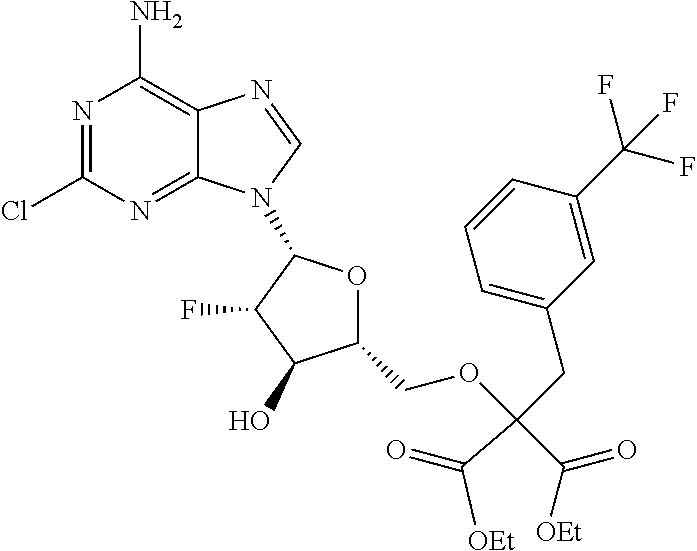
N1=C(Cl)N=C2C(=C1N)N=CN2C1OC(COC(C([OEt])=O)(C(=O)[OEt])CC2=CC=CC(C(F)(F)F)=C2)C(O)C1F
